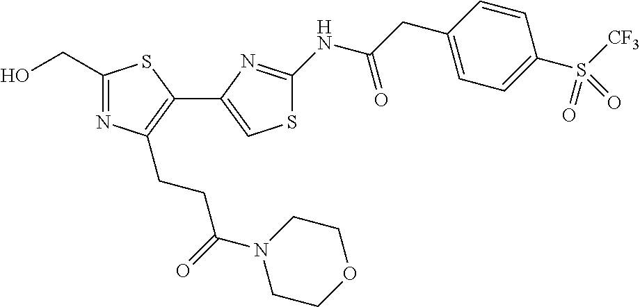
OCC1=NC(CCC(N2CCOCC2)=O)=C(C2=CSC(NC(CC3=CC=C(S([CF3])(=O)=O)C=C3)=O)=N2)S1
